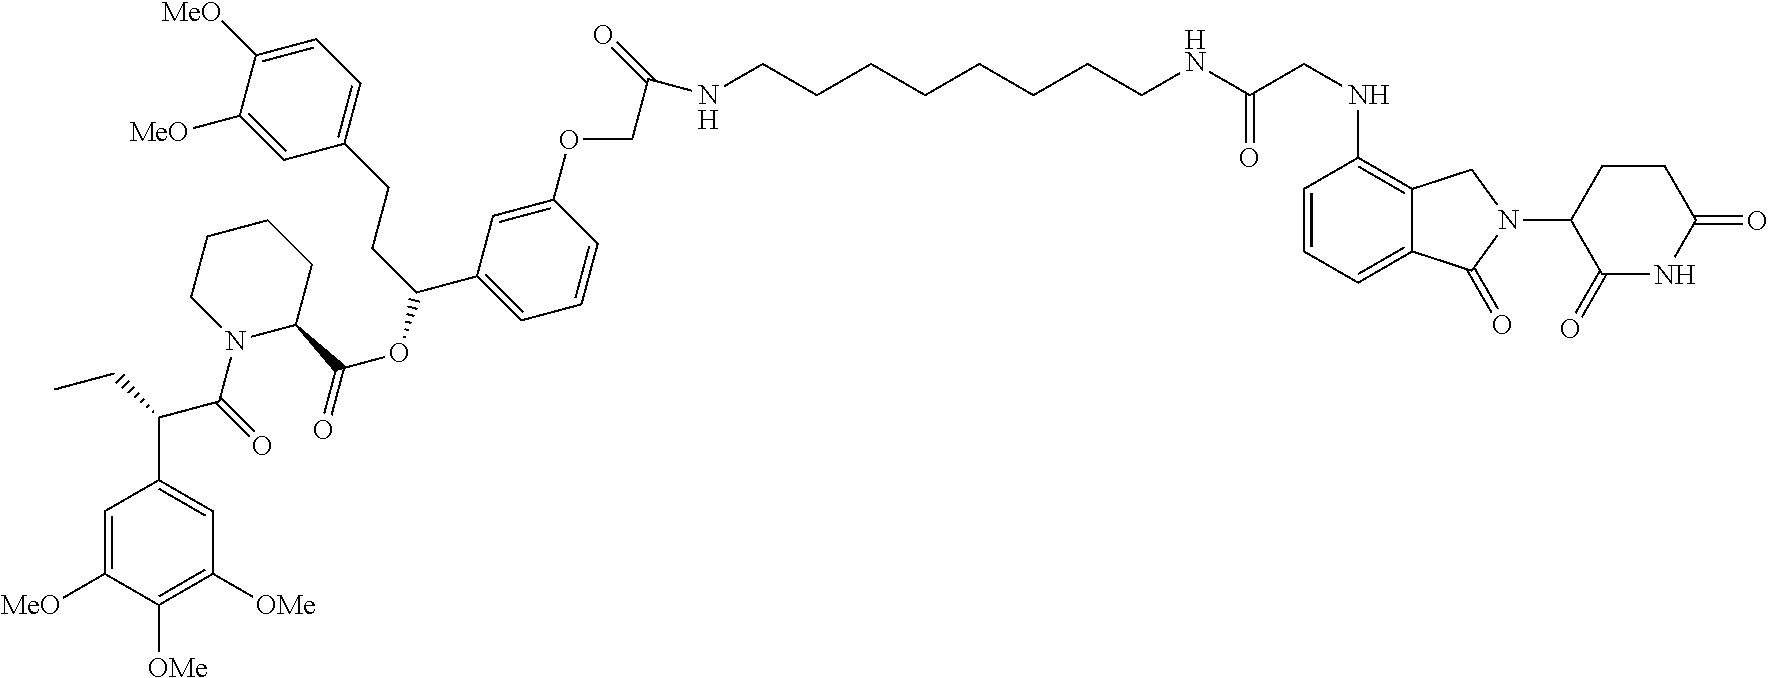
C1=C([MeO])C([OMe])=C([OMe])C=C1C(CC)C(=O)N1CCCCC1C(OC(CCC1=CC=C([MeO])C([MeO])=C1)C1=CC=CC(OCC(=O)NCCCCCCCCNC(CNC2=C3C(=CC=C2)C(=O)N(C2CCC(=O)NC2=O)C3)=O)=C1)=O
